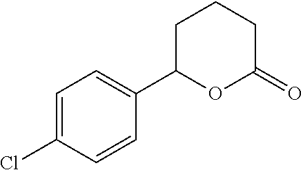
C1=C(Cl)C=CC(C2OC(=O)CCC2)=C1
